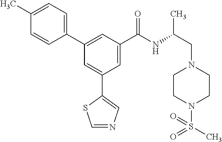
C1=NC=C(C2=CC(C3=CC=C(C)C=C3)=CC(C(NC(CN3CCN(S(C)(=O)=O)CC3)C)=O)=C2)S1
